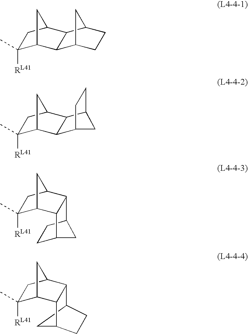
C1(C)([RL41])C2CC(C1)C1C2C2CCC1C2.C1(C)([RL41])C2CC(C1)C1C2C2CC1CC2.C1(C)([RL41])C2CC(C1)C1C3CC(CC3)C21.C1(C)([RL41])C2CC(C1)C1C3CC(CC3)C21
